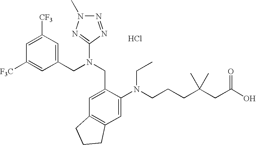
C1=C([CF3])C=C(CN(CC2=CC3=C(C=C2N(CCCC(CC(O)=O)(C)C)CC)CCC3)C2=NN(C)N=N2)C=C1[F3C].Cl
